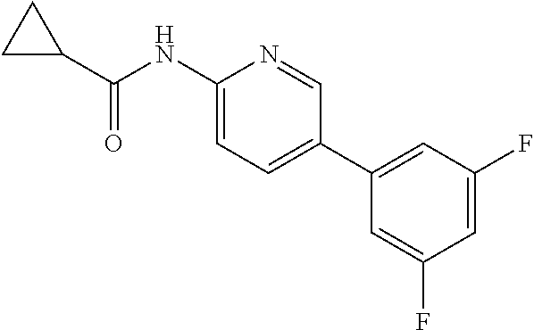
C1(C(=O)NC2=CC=C(C3=CC(F)=CC(F)=C3)C=N2)CC1
